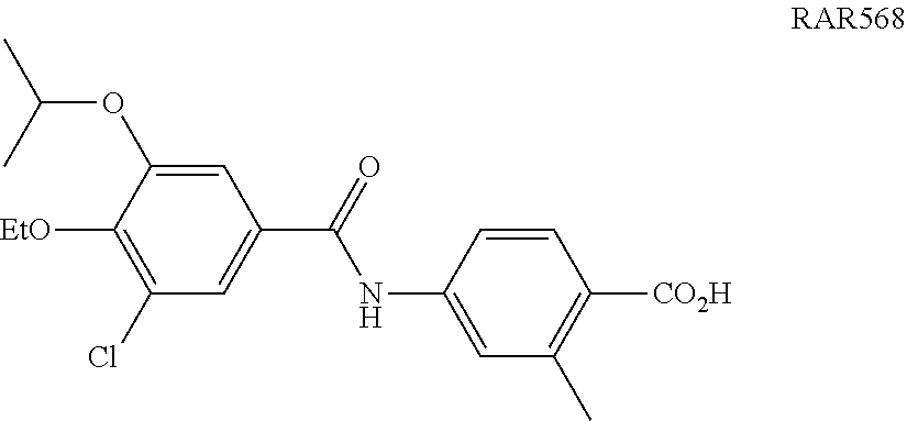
C1([EtO])=C(Cl)C=C(C(NC2=CC(C)=C([CO2H])C=C2)=O)C=C1OC(C)C
